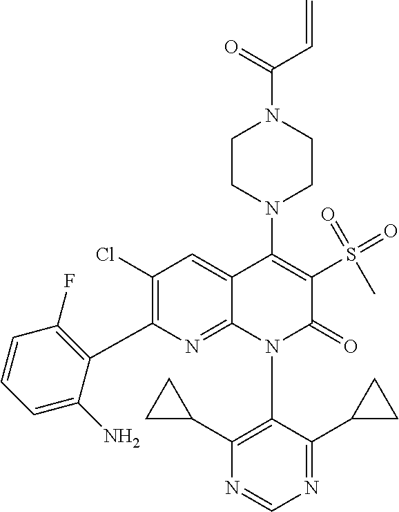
N1=CN=C(C2CC2)C(N2C(=O)C(S(=O)(=O)C)=C(N3CCN(C(C=C)=O)CC3)C3=CC(Cl)=C(C4=C(F)C=CC=C4N)N=C23)=C1C1CC1
